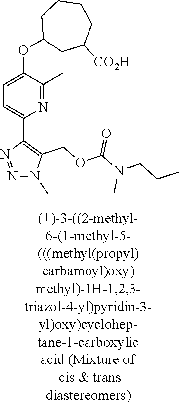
N1=C(C)C(OC2CC([CO2H])CCCC2)=CC=C1C1=C(COC(N(CCC)C)=O)N(C)N=N1
